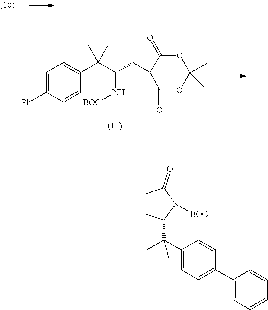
O1C(C)(C)OC(=O)C(CC(C(C2=CC=C([Ph])C=C2)(C)C)N[BOC])C1=O.C(C1=CC=C(C2=CC=CC=C2)C=C1)(C)(C)C1CCC(=O)N1[BOC]
